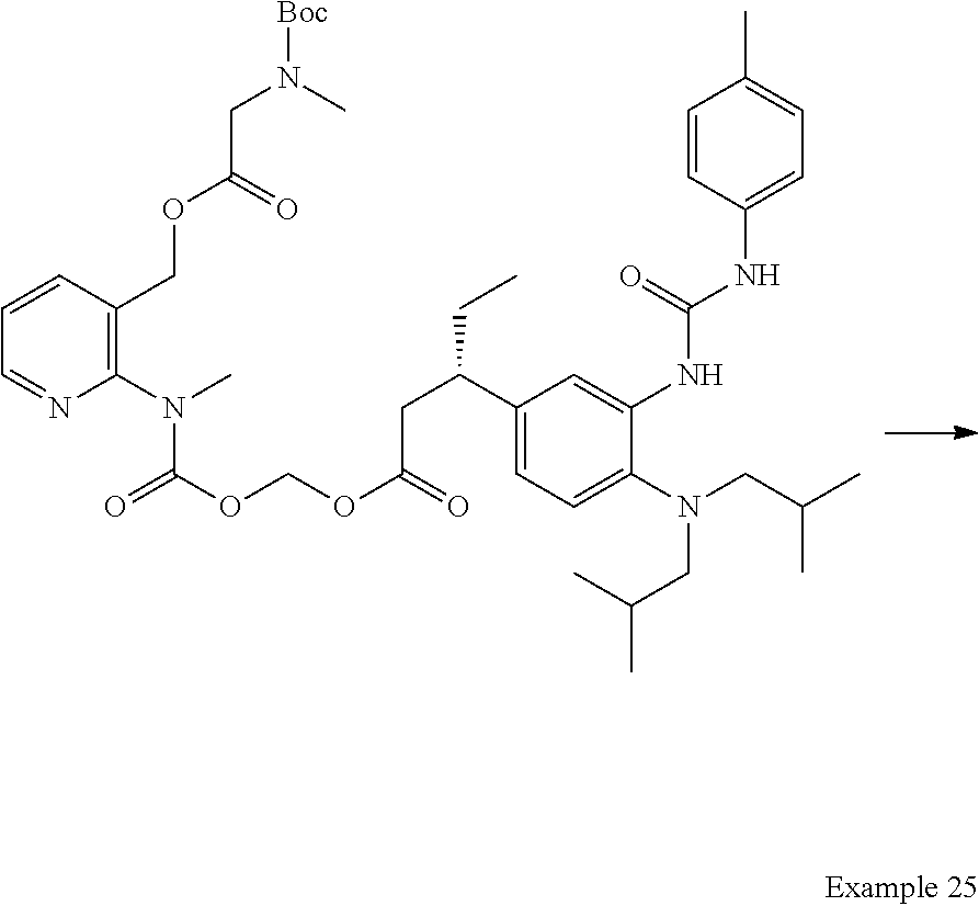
C1=CC(NC(NC2=CC(C(CC(OCOC(N(C)C3=C(COC(=O)CN(C)[Boc])C=CC=N3)=O)=O)CC)=CC=C2N(CC(C)C)CC(C)C)=O)=CC=C1C
